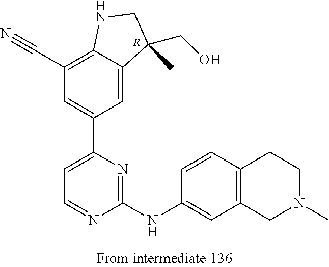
[R].C12=C(C#N)C=C(C3=CC=NC(NC4=CC5=C(C=C4)CCN(C)C5)=N3)C=C1C(CO)(C)CN2
